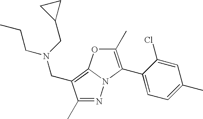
N1=C(C)C(CN(CC2CC2)CCC)=C2N1C(C1=CC=C(C)C=C1Cl)=C(C)O2
